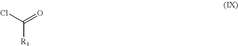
ClC(=O)[R1]
